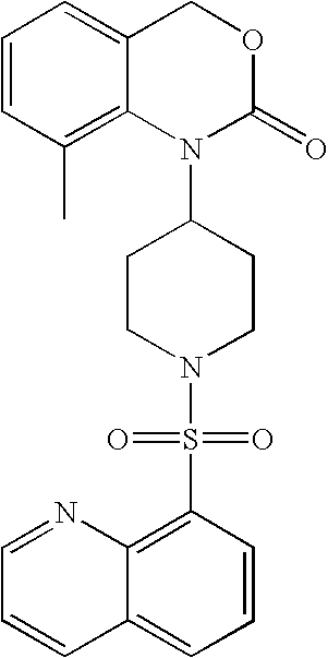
C1=CC(C)=C2C(=C1)COC(=O)N2C1CCN(S(C2=C3C(=CC=C2)C=CC=N3)(=O)=O)CC1
